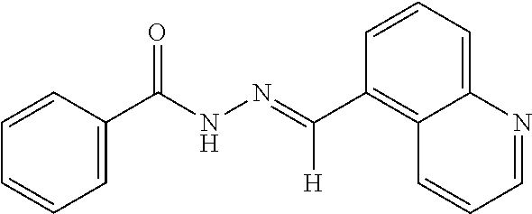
C1=CC2=C(C(=NNC(C3=CC=CC=C3)=O)[H])C=CC=C2N=C1
